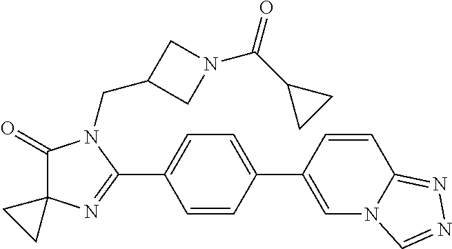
C1(=O)C2(N=C(C3=CC=C(C4=CN5C(=NN=C5)C=C4)C=C3)N1CC1CN(C(C3CC3)=O)C1)CC2
